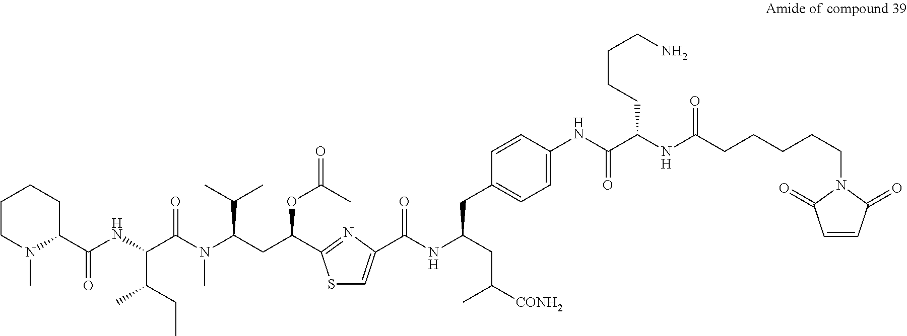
C1CN(C)C(C(NC(C(N(C(CC(OC(=O)C)C2=NC(C(NC(CC3=CC=C(NC(C(NC(CCCCCN4C(=O)C=CC4=O)=O)CCCCN)=O)C=C3)CC([CONH2])C)=O)=CS2)C(C)C)C)=O)C(CC)C)=O)CC1
